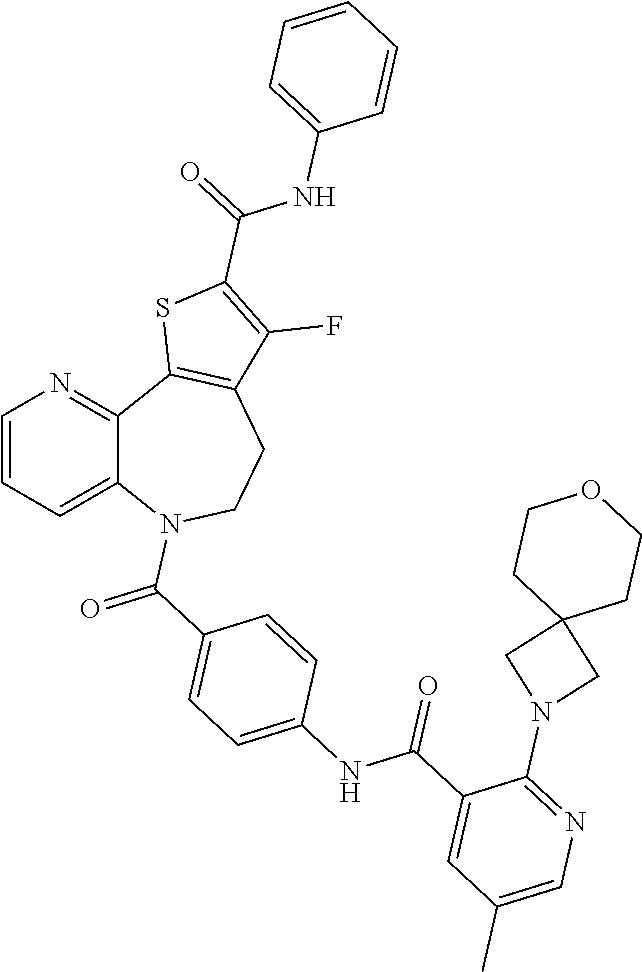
C1=CC=C2C(=N1)C1=C(CCN2C(C2=CC=C(NC(C3=CC(C)=CN=C3N3CC4(C3)CCOCC4)=O)C=C2)=O)C(F)=C(C(=O)NC2=CC=CC=C2)S1
